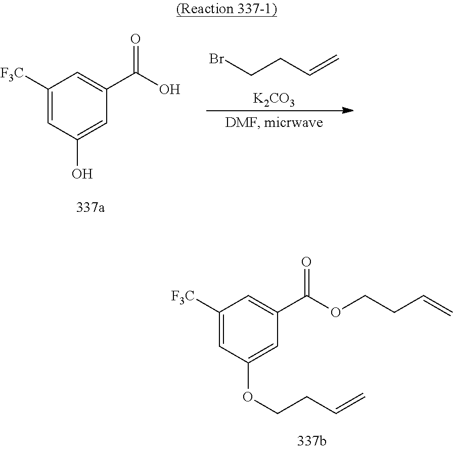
BrCCC=C.[K2CO3].C1([F3C])=CC(O)=CC(C(O)=O)=C1.C1([F3C])=CC(OCCC=C)=CC(C(OCCC=C)=O)=C1
